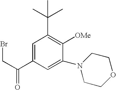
BrCC(=O)C1=CC(C(C)(C)C)=C([OMe])C(N2CCOCC2)=C1
